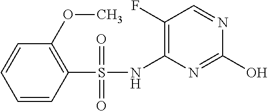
OC1=NC(NS(C2=C(OC)C=CC=C2)(=O)=O)=C(F)C=N1
